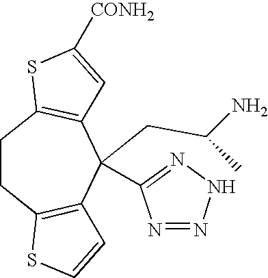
C1CC2=C(C(CC(N)C)(C3=NNN=N3)C3=C1SC([CONH2])=C3)C=CS2
